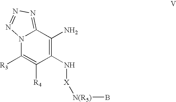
N12C([R3])=C([R4])C(N[X][N(R5)]B)=C(N)C1=NN=N2
